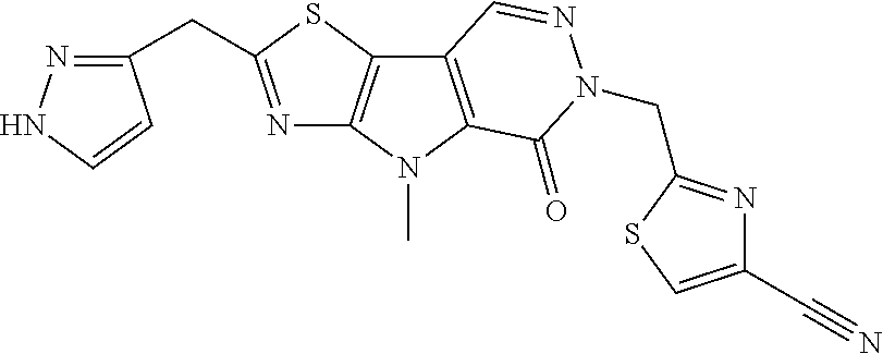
N1=C(CC2=NNC=C2)SC2=C1N(C)C1=C2C=NN(CC2=NC(C#N)=CS2)C1=O
